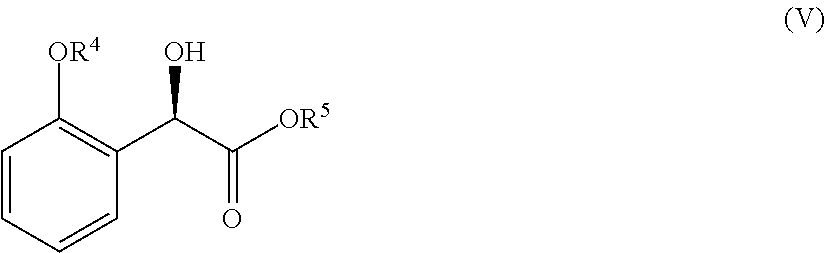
C1=CC=CC(C(C([OR5])=O)O)=C1[OR4]
